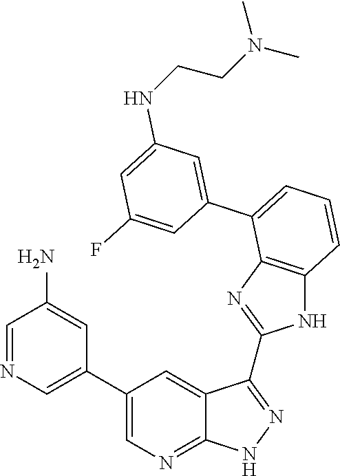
C1=C(C2=CC=CC3=C2N=C(C2=NNC4=NC=C(C5=CN=CC(N)=C5)C=C42)N3)C=C(F)C=C1NCCN(C)C
